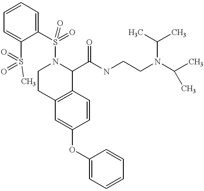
O(C1=CC2=C(C=C1)C(C(NCCN(C(C)C)C(C)C)=O)N(S(=O)(C1=CC=CC=C1S(C)(=O)=O)=O)CC2)C1=CC=CC=C1
